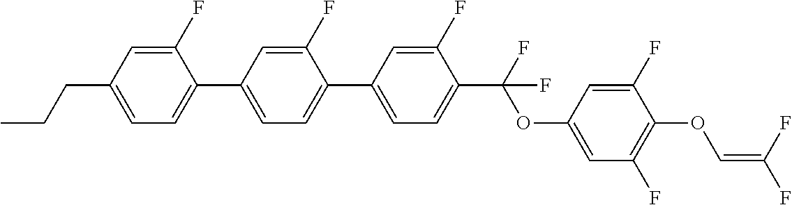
C1=C(C2=CC=C(C3=CC=C(CCC)C=C3F)C=C2F)C=C(F)C(C(F)(OC2=CC(F)=C(OC=C(F)F)C(F)=C2)F)=C1
